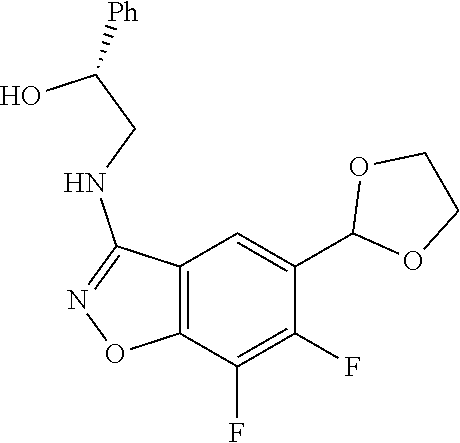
C12=C(C(F)=C(F)C(C3OCCO3)=C1)ON=C2NCC(O)[Ph]
